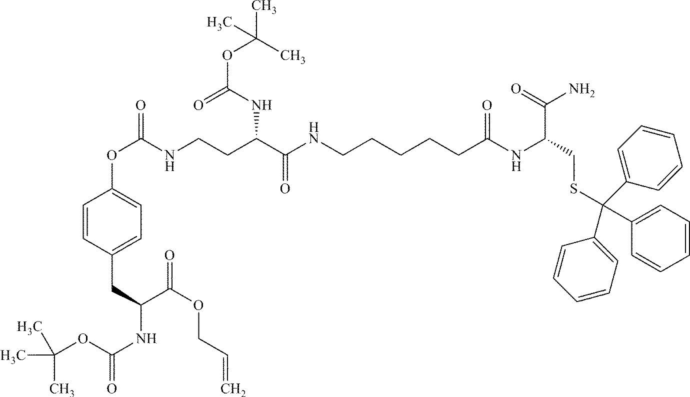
C1=CC=C(C(C2=CC=CC=C2)(C2=CC=CC=C2)SCC(C(=O)N)NC(=O)CCCCCNC(C(CCNC(OC2=CC=C(CC(NC(OC(C)(C)C)=O)C(OCC=C)=O)C=C2)=O)NC(=O)OC(C)(C)C)=O)C=C1
